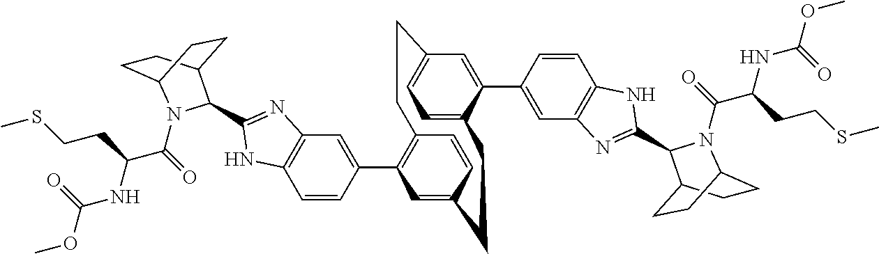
C1=CC(C2=C3C=CC(=C2)CCC2=CC=C(C=C2C2=CC4=C(C=C2)NC(C2C5CCC(CC5)N2C(C(NC(OC)=O)CCSC)=O)=N4)CC3)=CC2=C1NC(C1C3CCC(CC3)N1C(C(NC(OC)=O)CCSC)=O)=N2
